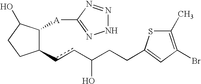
C1(ccC(CCC2=CC(Br)=C(C)S2)O)C([A]C2=NNN=N2)C(O)CC1
